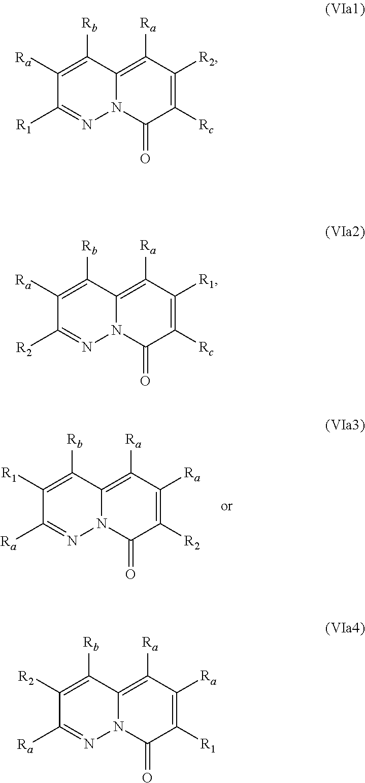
C1([Ra])=C([Rb])C2=C([Ra])C([R2])=C([Rc])C(=O)N2N=C1[R1].C1([Ra])=C([Rb])C2=C([Ra])C([R1])=C([Rc])C(=O)N2N=C1[R2].C1([R2])=C([Rb])C2=C([Ra])C([Ra])=C([R1])C(=O)N2N=C1[Ra].C1([R1])=C([Rb])C2=C([Ra])C([Ra])=C([R2])C(=O)N2N=C1[Ra]
